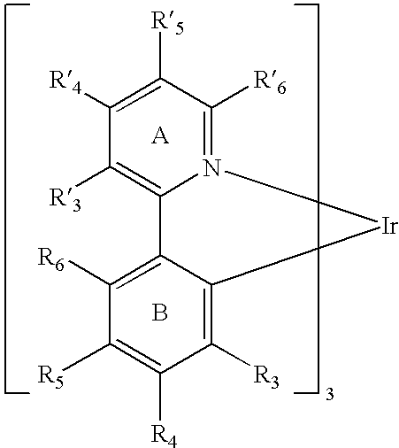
C1([R3])=C2N(=C([R6])C([R5])=C1[R4])[Ir]C1=C([R3])C([R4])=C([R5])C([R6])=C21.B
